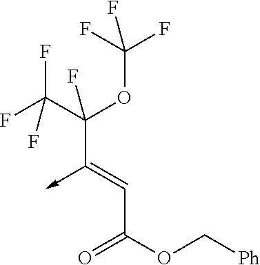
C(C(OC[Ph])=O)=C(->C)C(C(F)(F)F)(OC(F)(F)F)F
